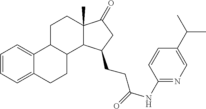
C12(C)C(=O)CC(CCC(=O)NC3=NC=C(C(C)C)C=C3)C1C1C(C3=CC=CC=C3CC1)CC2
